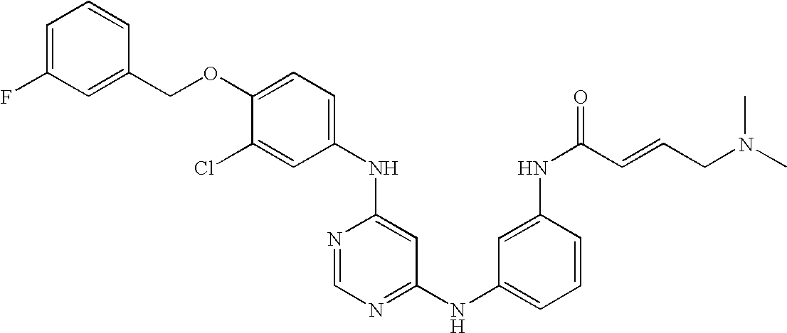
C1(NC2=CC=C(OCC3=CC(F)=CC=C3)C(Cl)=C2)=CC(NC2=CC=CC(NC(C=CCN(C)C)=O)=C2)=NC=N1
